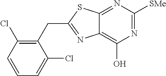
C12=C(O)N=C([SMe])N=C1SC(CC1=C(Cl)C=CC=C1Cl)=N2
